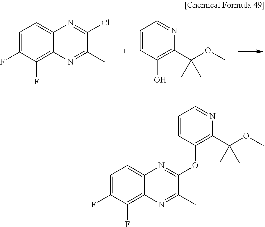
C1=C(F)C(F)=C2C(=C1)N=C(Cl)C(C)=N2.C1=CC(O)=C(C(OC)(C)C)N=C1.C1=C(F)C(F)=C2C(=C1)N=C(OC1=C(C(OC)(C)C)N=CC=C1)C(C)=N2
